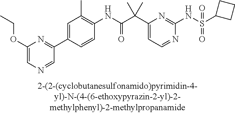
C1(NC(=O)C(C2=CC=NC(NS(=O)(=O)C3CCC3)=N2)(C)C)=C(C)C=C(C2=NC(OCC)=CN=C2)C=C1
